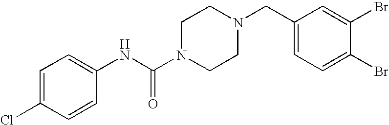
C1=C(Cl)C=CC(NC(N2CCN(CC3=CC=C(Br)C(Br)=C3)CC2)=O)=C1
